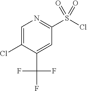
C1=C(Cl)C(C(F)(F)F)=CC(S(Cl)(=O)=O)=N1
